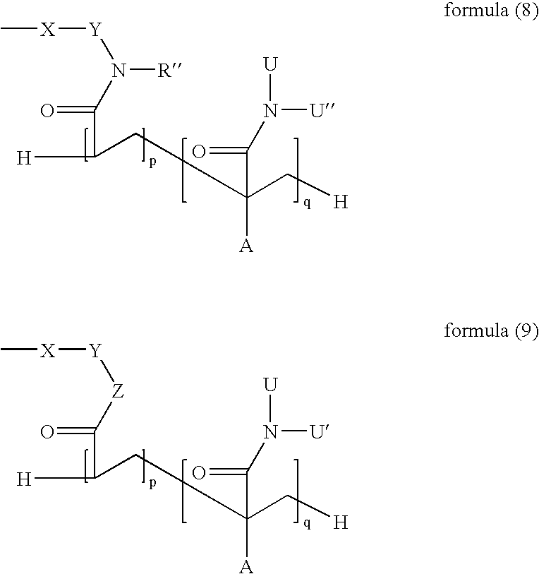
C[X][Y]N([R])C(=O)C([H])CC([A])(C[H])C(N([U])[U])=O.C[X][Y][Z]C(=O)C([H])CC([A])(C[H])C(N([U])[U])=O
